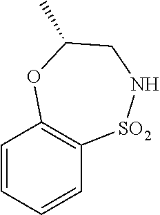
C1=CC=CC2=C1OC(C)CN[SO2]2
